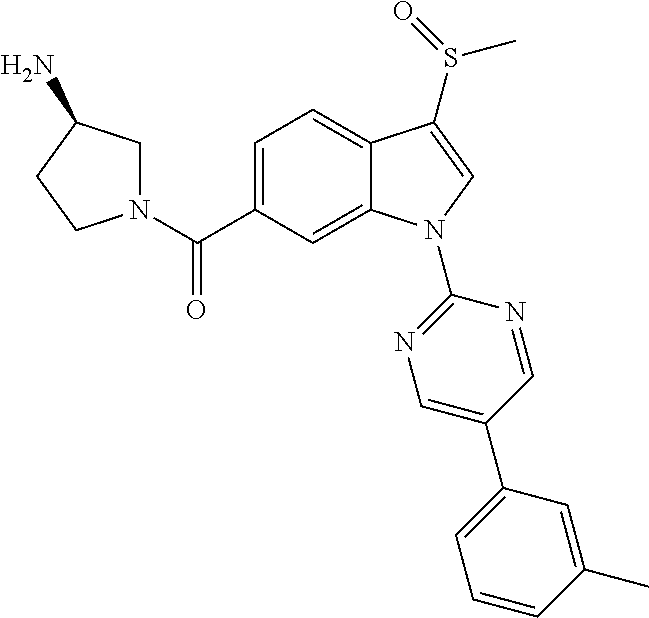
C(C1=CC=C2C(=C1)N(C1=NC=C(C3=CC=CC(C)=C3)C=N1)C=C2S(=O)C)(=O)N1CC(N)CC1
